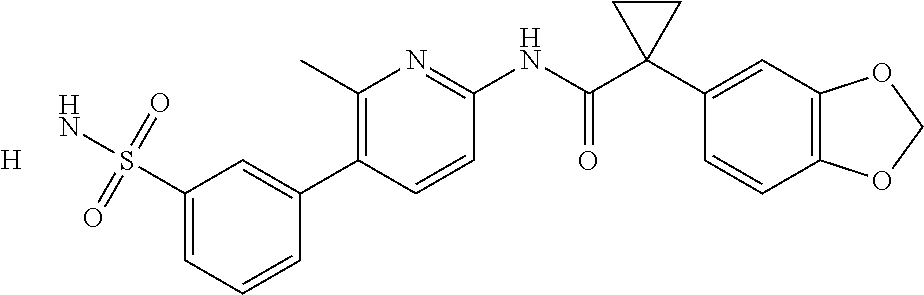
C1(C)=C(C2=CC(S(N)(=O)=O)=CC=C2)C=CC(NC(C2(C3=CC4=C(C=C3)OCO4)CC2)=O)=N1.[H]
